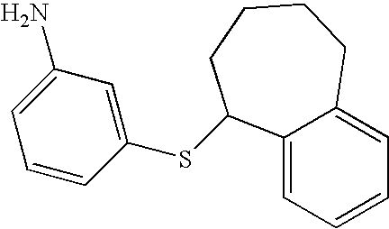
C12=CC=CC=C1CCCCC2SC1=CC(N)=CC=C1
